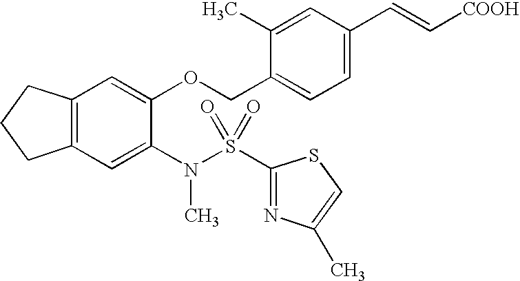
C12=C(C=C(N(S(C3=NC(C)=CS3)(=O)=O)C)C(OCC3=CC=C(C=C[COOH])C=C3C)=C1)CCC2
